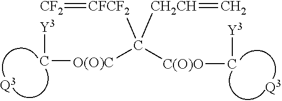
C([O(O)C]C([C(O)O]C[Y3])([CFCF2]=[CF2])[CH2CH]=C)[Y3].[Q3].[Q3]
